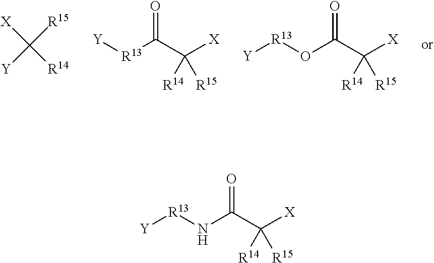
[X]C([R14])([R15])[Y].[Y][R13]C(C([X])([R15])[R14])=O.[R13](OC(C([X])([R15])[R14])=O)[Y].[R13](NC(C([X])([R15])[R14])=O)[Y]
